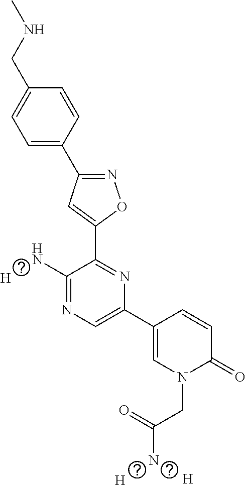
C1=C(C2=NOC(C3=NC(C4=CN(CC(=O)N)C(=O)C=C4)=CN=C3N)=C2)C=CC(CNC)=C1.[H].[H].[H]
